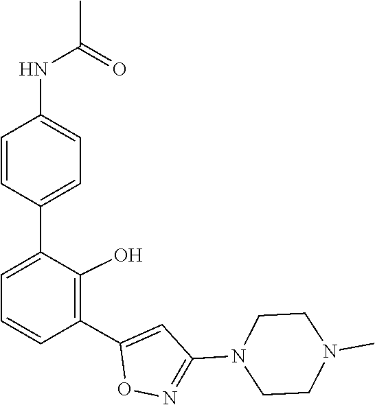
N1(C)CCN(C2=NOC(C3=C(O)C(C4=CC=C(NC(C)=O)C=C4)=CC=C3)=C2)CC1
